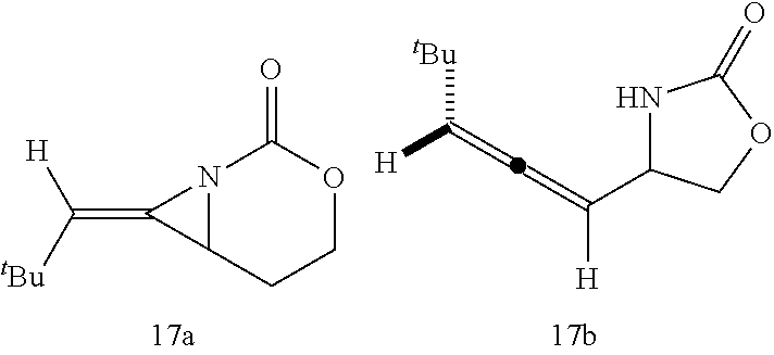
N12C(C1=C([tBu])[H])CCOC2=O.C(=C)([tBu])[H].C(=C)([H])C1NC(=O)OC1
